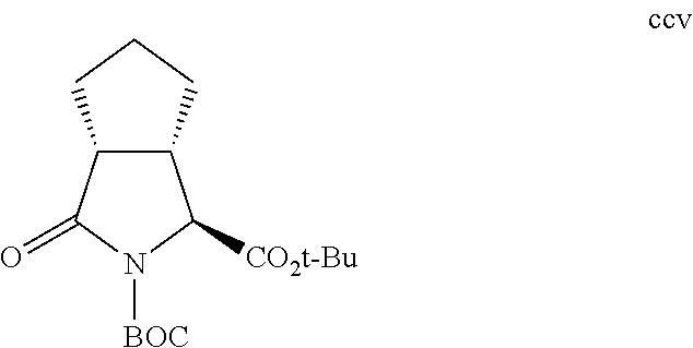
C12C(C(=O)N([BOC])C1[CO2t-Bu])CCC2
